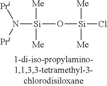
[Si](O[Si](Cl)([Me])[Me])([Me])([Me])N([Pri])[Pri]
